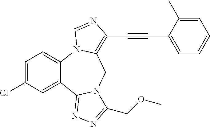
C1=C(Cl)C=C2C(=C1)N1C(=C(C#CC3=CC=CC=C3C)N=C1)CN1C2=NN=C1COC
